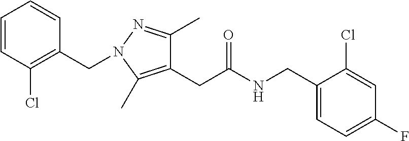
C1=C(CNC(CC2=C(C)N(CC3=C(Cl)C=CC=C3)N=C2C)=O)C(Cl)=CC(F)=C1
